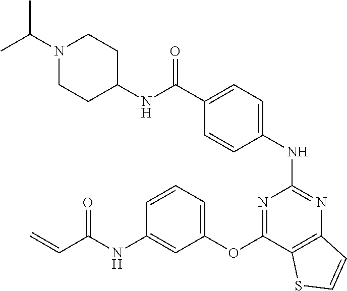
C(C1=CC=C(NC2=NC3=C(C(OC4=CC=CC(NC(C=C)=O)=C4)=N2)SC=C3)C=C1)(NC1CCN(C(C)C)CC1)=O
